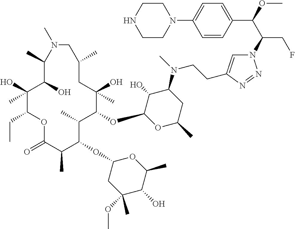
C1(O)(C)C(CC)OC(=O)C(C)C(OC2CC(OC)(C)C(O)C(C)O2)C(C)C(OC2OC(C)CC(N(C)CCC3=CN(C(C(OC)C4=CC=C(N5CCNCC5)C=C4)CF)N=N3)C2O)C(O)(C)CC(C)CN(C)C(C)C1O
